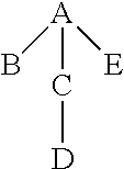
B[A]([E])C[D]
